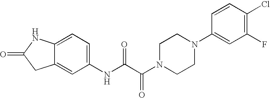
O=C1CC2=CC(NC(C(N3CCN(C4=CC(F)=C(Cl)C=C4)CC3)=O)=O)=CC=C2N1
